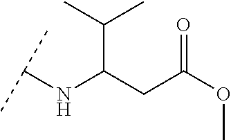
C(C(CC(OC)=O)NC(C)C)(C)C
